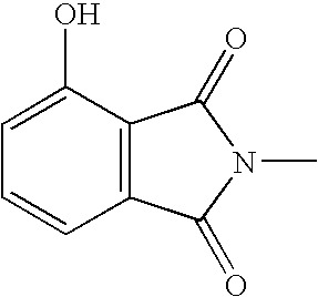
C12=C(C(O)=CC=C1)C(=O)N(C)C2=O
